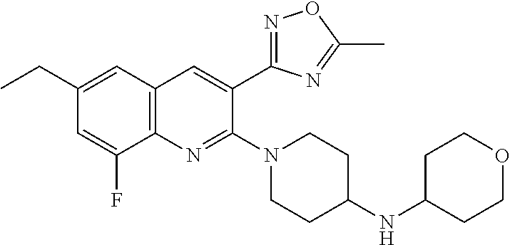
C1(CC)=CC2=C(N=C(N3CCC(NC4CCOCC4)CC3)C(C3=NOC(C)=N3)=C2)C(F)=C1
